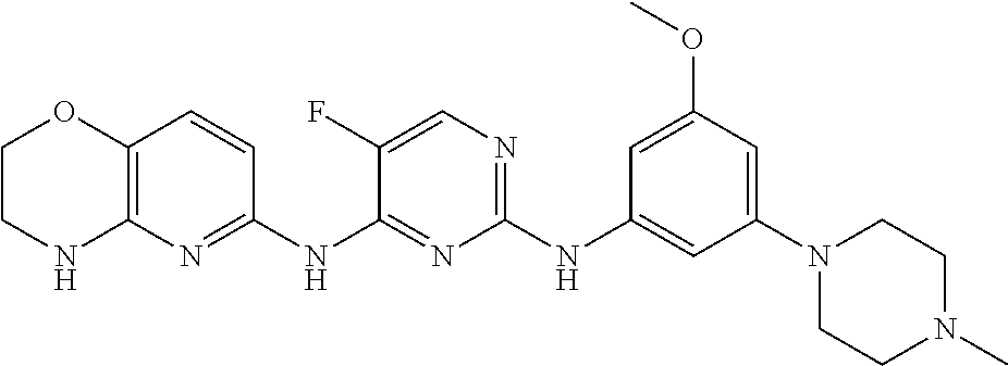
C1(NC2=CC(N3CCN(C)CC3)=CC(OC)=C2)=NC=C(F)C(NC2=NC3=C(C=C2)OCCN3)=N1
